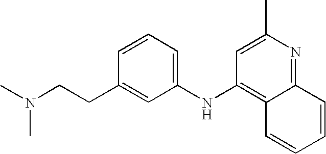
C1(NC2=C3C(=NC(C)=C2)C=CC=C3)=CC=CC(CCN(C)C)=C1
